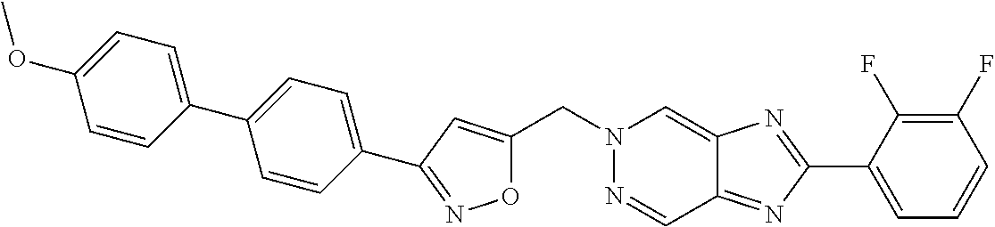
C(N1N=CC2=NC(C3=CC=CC(F)=C3F)=NC2=C1)C1=CC(C2=CC=C(C3=CC=C(OC)C=C3)C=C2)=NO1
